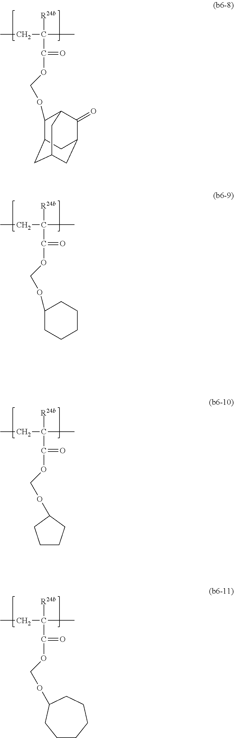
CCC([R24b])(C)C(=O)OCOC1CCCC1.CCC([R24b])(C)C(=O)OCOC1C2CC3CC(C(=O)C1C3)C2.CCC([R24b])(C)C(=O)OCOC1CCCCC1.CCC([R24b])(C)C(=O)OCOC1CCCCCC1
